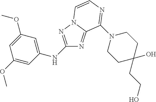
C1(NC2=CC(OC)=CC(OC)=C2)=NN2C(=N1)C(N1CCC(O)(CCO)CC1)=NC=C2
